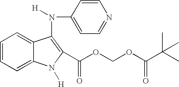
C1=CC=C2C(=C1)N([H])C(C(OCOC(C(C)(C)C)=O)=O)=C2N(C1=CC=NC=C1)[H]
